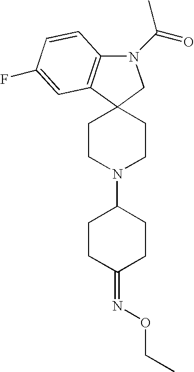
C12(CCN(C3CCC(=NOCC)CC3)CC1)CN(C(=O)C)C1=C2C=C(F)C=C1
